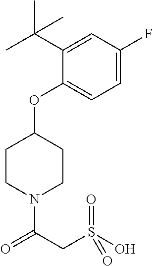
C1(OC2CCN(C(CS(O)(=O)=O)=O)CC2)=CC=C(F)C=C1C(C)(C)C
